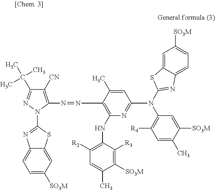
C1([CN])=C(N=NC2=C(NC3=C([R2])C=C(C)C([SO3M])=C3[R3])N=C(N(C3=C([R4])C=C(C)C([SO3M])=C3)C3=NC4=CC=C([SO3M])C=C4S3)C=C2C)N(C2=NC3=CC=C([SO3M])C=C3S2)N=C1C(C)(C)C
